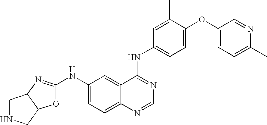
C1NCC2C1N=C(NC1=CC=C3C(=C1)C(NC1=CC=C(OC4=CC=C(C)N=C4)C(C)=C1)=NC=N3)O2
